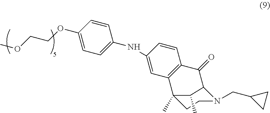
C(COC)OC1=CC=C(NC2=CC3=C(C=C2)C(=O)C2N(CC4CC4)CCC3(C)C2C)C=C1
